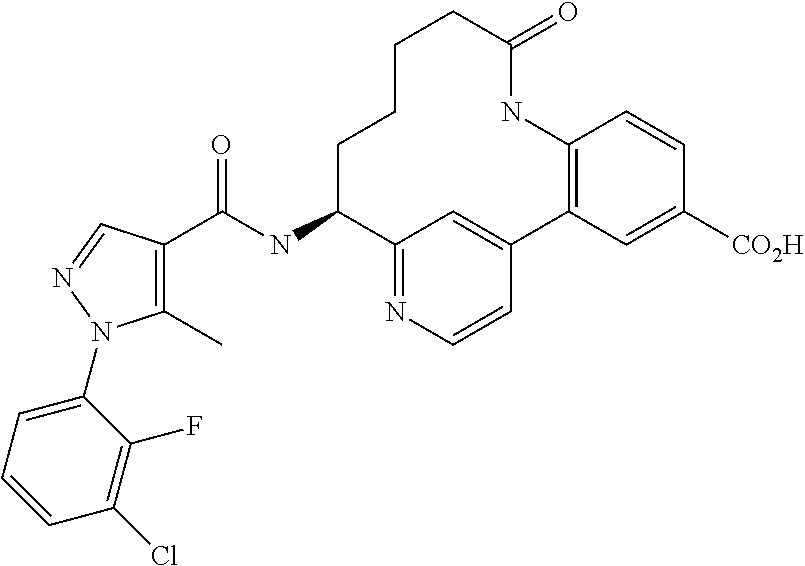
C1(C)=C(C(NC2C3=NC=CC(=C3)C3=C(NC(=O)CCCC2)C=CC([CO2H])=C3)=O)C=NN1C1=CC=CC(Cl)=C1F
